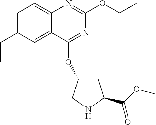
C12=CC=C(C=C)C=C1C(OC1CC(C(OC)=O)NC1)=NC(OCC)=N2
